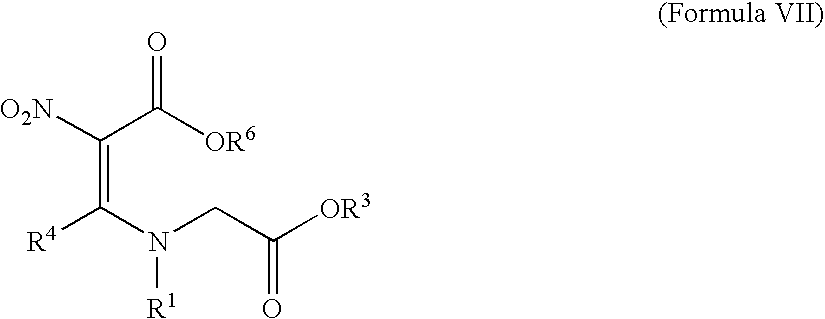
C(=C(N(CC([OR3])=O)[R1])[R4])(C([OR6])=O)[O2N]
